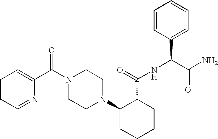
C1=NC(C(N2CCN(C3CCCCC3C(=O)NC(C(N)=O)C3=CC=CC=C3)CC2)=O)=CC=C1
